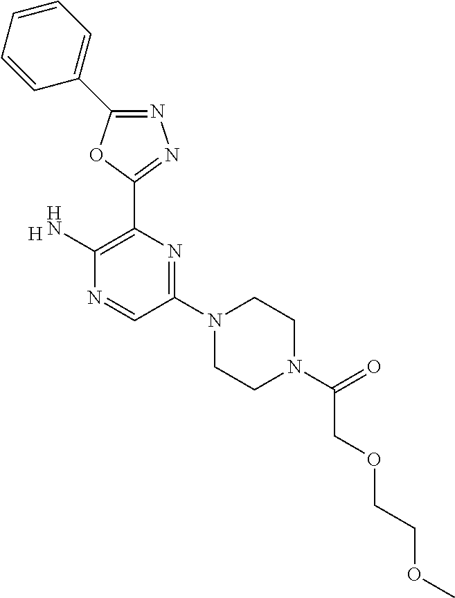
N1=C(C2=CC=CC=C2)OC(C2=C(N)N=CC(N3CCN(C(=O)COCCOC)CC3)=N2)=N1.[H]
